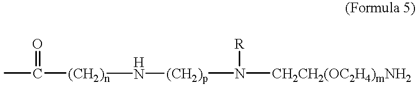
CC(=O)[(CH2)n]N[(CH2)p]N([R])[CH2CH2(OC2H4)mNH2]
